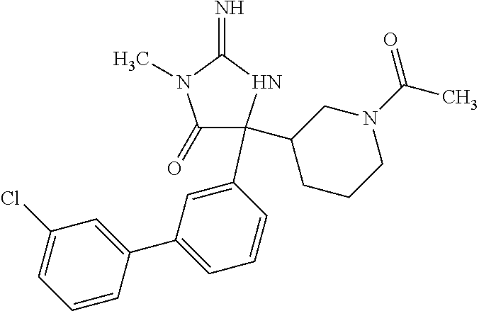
C1(C2=CC(C3=CC(Cl)=CC=C3)=CC=C2)(C2CN(C(C)=O)CCC2)C(=O)N(C)C(=N)N1
